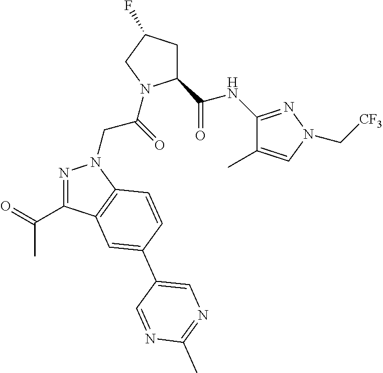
C1(C(NC2=NN(C[CF3])C=C2C)=O)CC(F)CN1C(CN1N=C(C(=O)C)C2=C1C=CC(C1=CN=C(C)N=C1)=C2)=O
